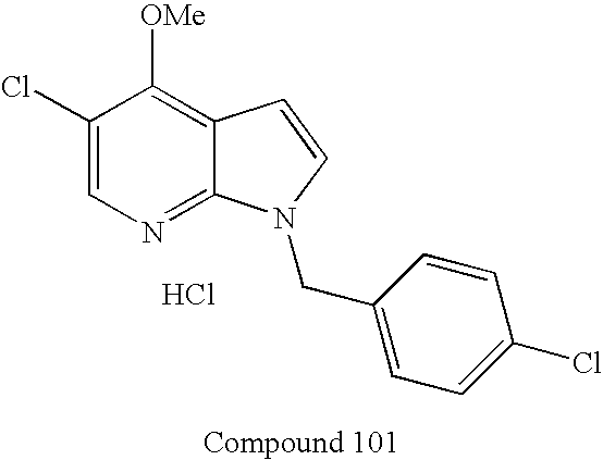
C1(Cl)=CN=C2C(=C1[OMe])C=CN2CC1=CC=C(Cl)C=C1.Cl
